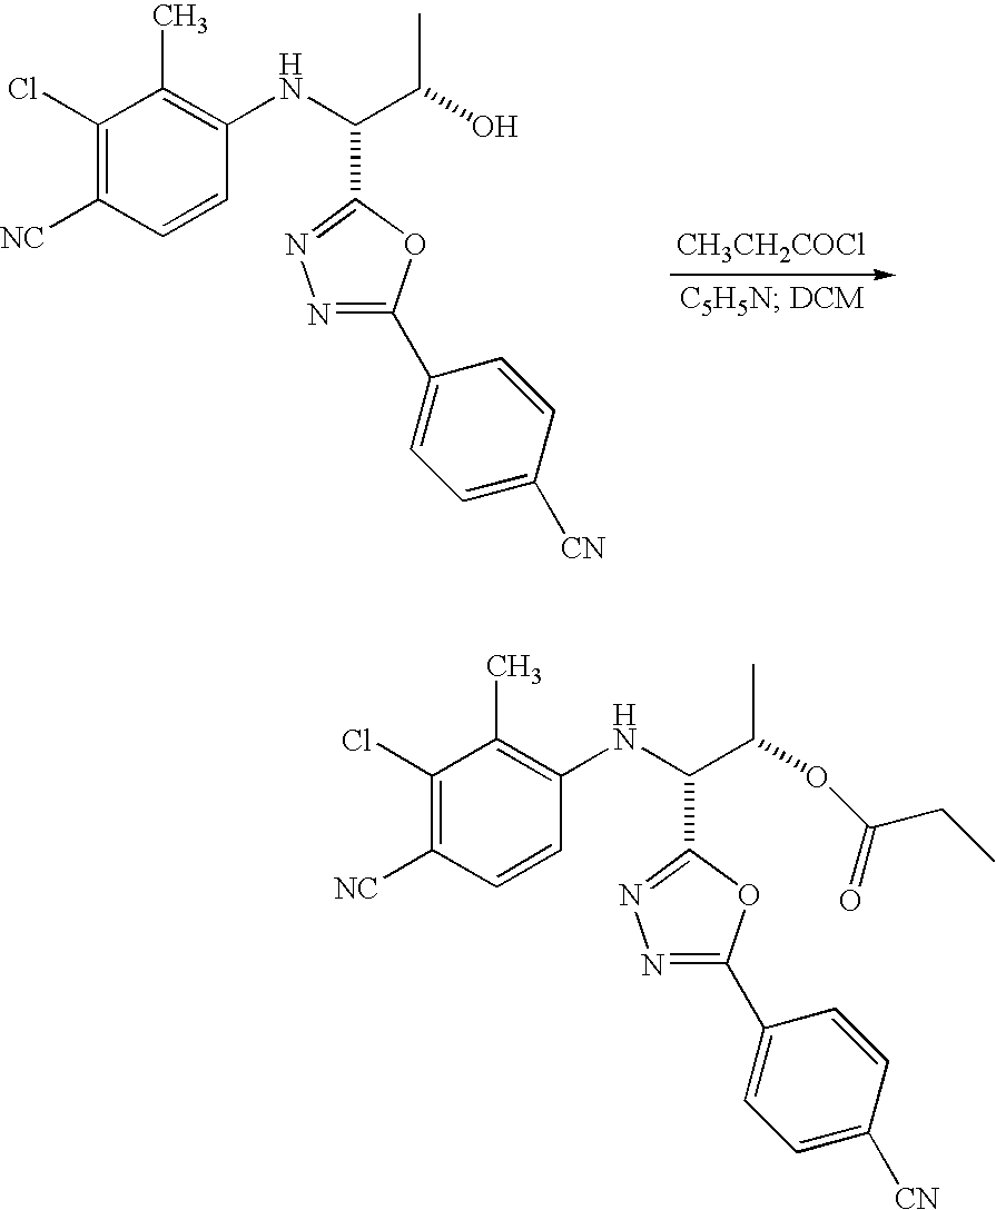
C1(Cl)=C([NC])C=CC(NC(C(C)O)C2=NN=C(C3=CC=C([CN])C=C3)O2)=C1C.[CH3CH2COCl].C1(Cl)=C([NC])C=CC(NC(C(C)OC(CC)=O)C2=NN=C(C3=CC=C([CN])C=C3)O2)=C1C
